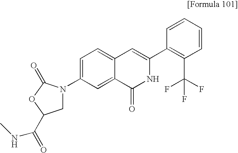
C1=CC=CC(C2=CC3=CC=C(N4CC(C(=O)NC)OC4=O)C=C3C(=O)N2)=C1C(F)(F)F
